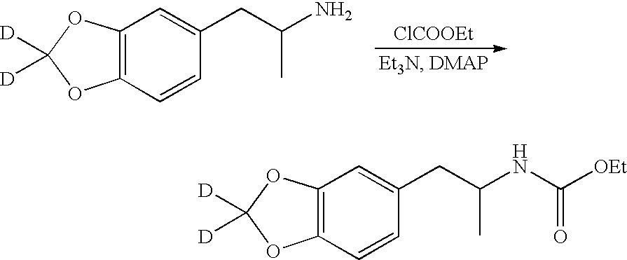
[ClCOOEt].C12=C(OC([D])([D])O1)C=C(CC(C)N)C=C2.C12=C(OC([D])([D])O1)C=C(CC(C)NC(=O)[OEt])C=C2
